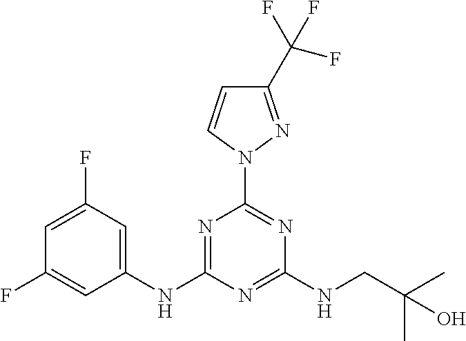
C1=C(F)C=C(NC2=NC(N3N=C(C(F)(F)F)C=C3)=NC(NCC(C)(C)O)=N2)C=C1F
